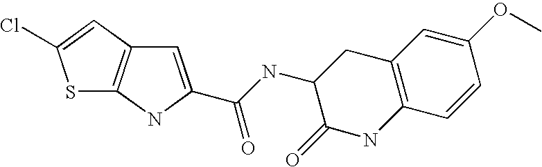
C1(OC)=CC2=C(C=C1)NC(=O)C(NC(C1=CC3=C(N1)SC(Cl)=C3)=O)C2
